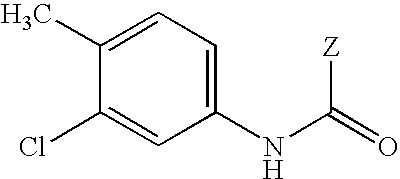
C1(C)=CC=C(NC(=O)[Z])C=C1Cl
